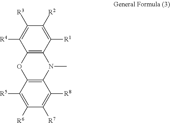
C12=C(C([R1])=C([R2])C([R3])=C1[R4])N(C)C1=C(O2)C([R5])=C([R6])C([R7])=C1[R8]
